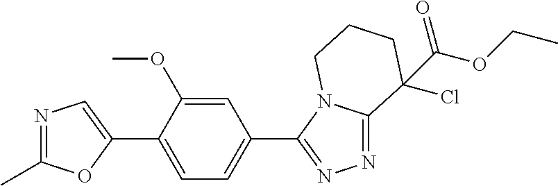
N1=C(C)OC(C2=CC=C(C3=NN=C4N3CCCC4(C(=O)OCC)Cl)C=C2OC)=C1
